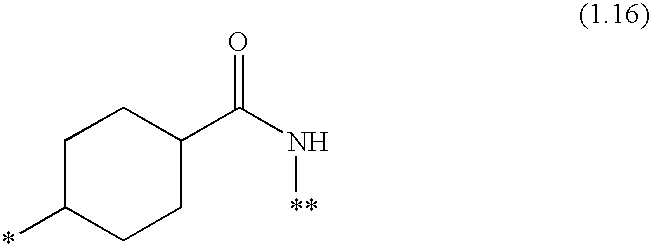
C1C(*)CCC(C(N[**])=O)C1
